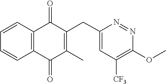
C1=CC2=C(C=C1)C(=O)C(CC1=CC([CF3])=C(OC)N=N1)=C(C)C2=O
